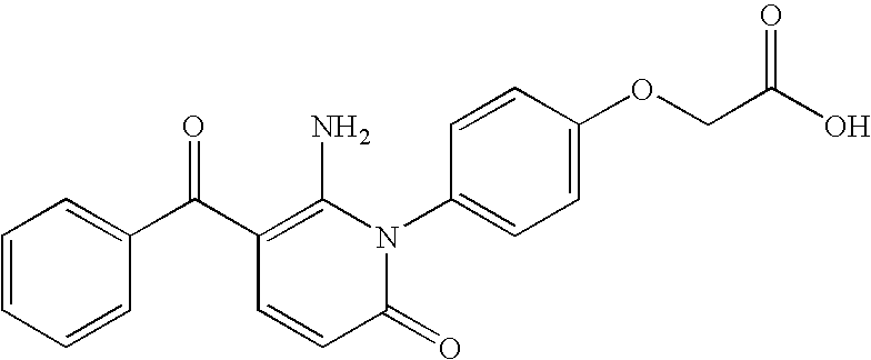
C1=CC=CC(C(C2=C(N)N(C3=CC=C(OCC(O)=O)C=C3)C(=O)C=C2)=O)=C1
